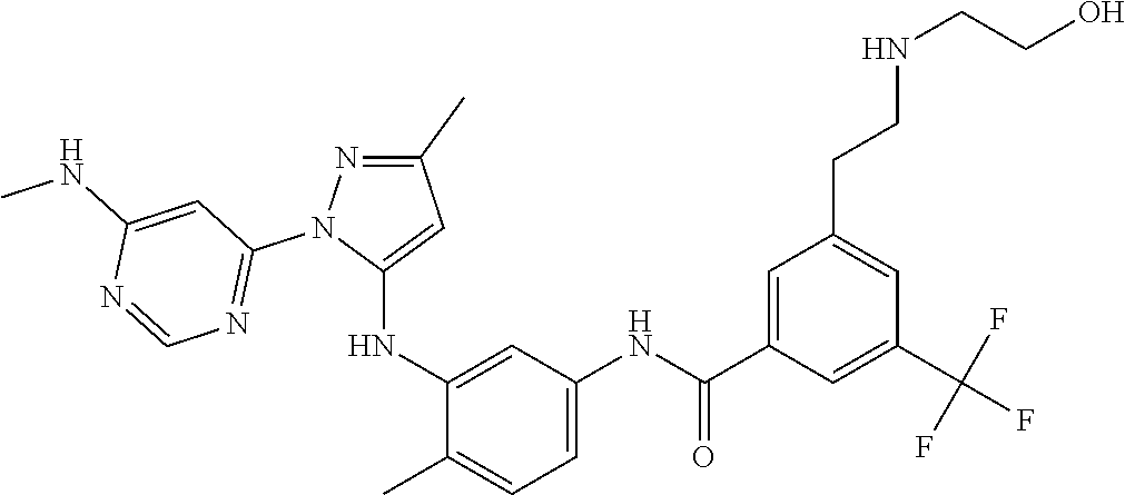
C1(C)=NN(C2=NC=NC(NC)=C2)C(NC2=CC(NC(C3=CC(CCNCCO)=CC(C(F)(F)F)=C3)=O)=CC=C2C)=C1
